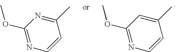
C1(OC)=NC=CC(C)=C1.C1(OC)=NC=CC(C)=N1
